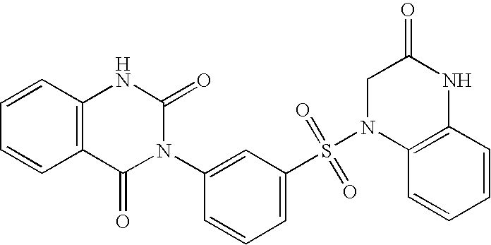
C1=CC2=C(C=C1)C(=O)N(C1=CC(S(=O)(=O)N3C4=C(C=CC=C4)NC(=O)C3)=CC=C1)C(=O)N2
